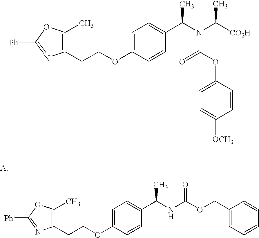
O(C1=CC=C(C(NC(OCC2=CC=CC=C2)=O)C)C=C1)CCC1=C(C)OC([Ph])=N1.O(C1=CC=C(C(N(C([CO2H])C)C(OC2=CC=C([OCH3])C=C2)=O)C)C=C1)CCC1=C(C)OC([Ph])=N1
